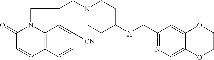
C12=C3C=CC([CN])=C1C(CN1CCC(NCC4=NC=C5C(=C4)OCCO5)CC1)CN2C(=O)C=C3
